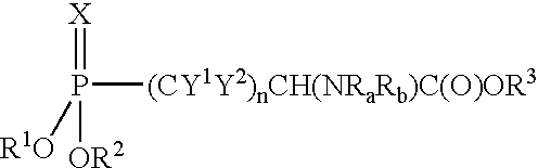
P([(CY1Y2)nCH(NRaRb)C(O)OR3])(=[X])([OR2])[R1O]
